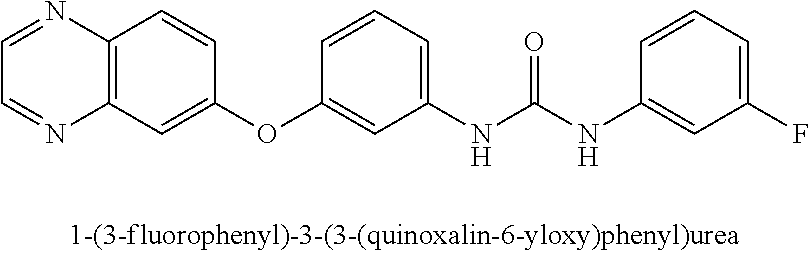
C1=NC2=C(N=C1)C=C(OC1=CC(NC(NC3=CC(F)=CC=C3)=O)=CC=C1)C=C2
